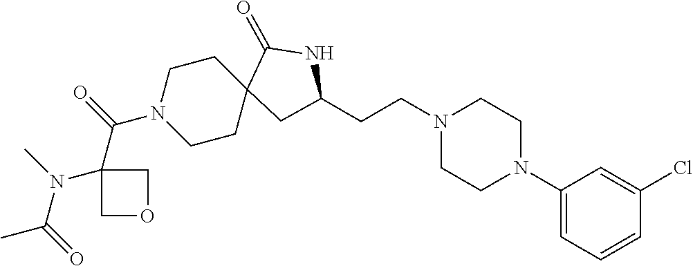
C1(N2CCN(CCC3CC4(CCN(C(C5(N(C(=O)C)C)COC5)=O)CC4)C(=O)N3)CC2)=CC=CC(Cl)=C1
